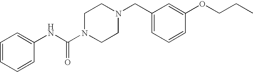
C1(CN2CCN(C(NC3=CC=CC=C3)=O)CC2)=CC=CC(OCCC)=C1
